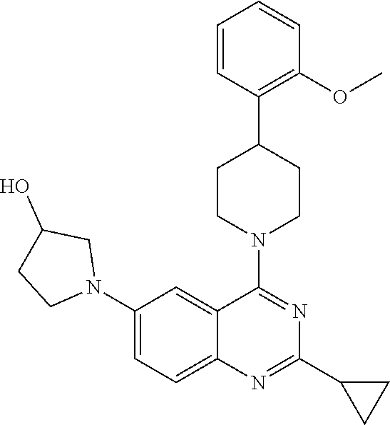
C1=CC(C2CCN(C3=NC(C4CC4)=NC4=CC=C(N5CC(O)CC5)C=C43)CC2)=C(OC)C=C1
